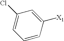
C1=CC([X1])=CC(Cl)=C1
